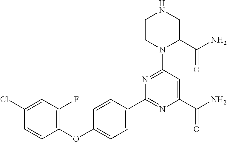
C1=CC(C2=NC(C(N)=O)=CC(N3C(C(N)=O)CNCC3)=N2)=CC=C1OC1=C(F)C=C(Cl)C=C1
